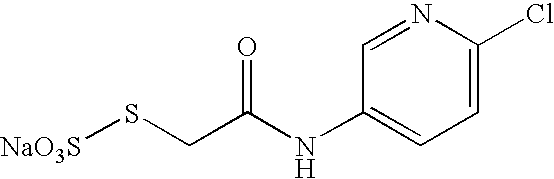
C1=NC(Cl)=CC=C1NC(CS[NaO3S])=O
